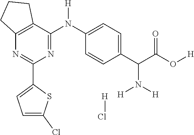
C12=C(C(N(C3=CC=C(C(C(O[H])=O)N([H])[H])C=C3)[H])=NC(C3=CC=C(Cl)S3)=N1)CCC2.[H]Cl
